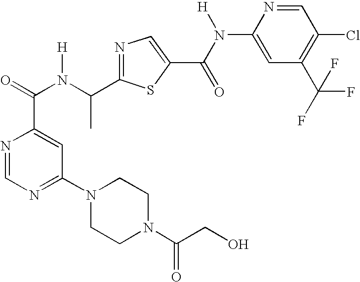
N1=CN=C(N2CCN(C(=O)CO)CC2)C=C1C(=O)N(C(C1=NC=C(C(N([H])C2=CC(C(F)(F)F)=C(Cl)C=N2)=O)S1)C)[H]
